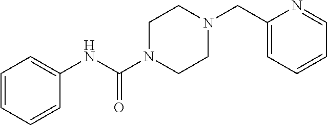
C1=CC=CC(NC(N2CCN(CC3=CC=CC=N3)CC2)=O)=C1
